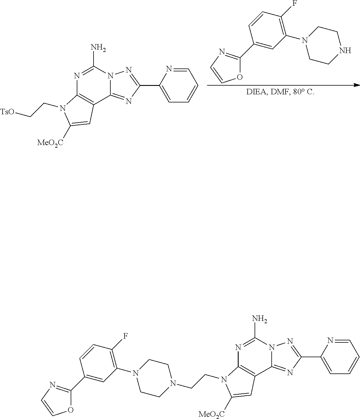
N1=C(N)N2C(=NC(C3=CC=CC=N3)=N2)C2=C1N(CC[TsO])C([MeO2C])=C2.C1=CC(F)=C(N2CCNCC2)C=C1C1=NC=CO1.N1=C(N)N2C(=NC(C3=CC=CC=N3)=N2)C2=C1N(CCN1CCN(C3=C(F)C=CC(C4=NC=CO4)=C3)CC1)C([MeO2C])=C2
